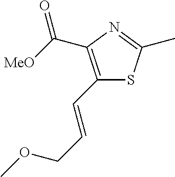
C(C1=C(C=CCOC)SC(C)=N1)([MeO])=O
